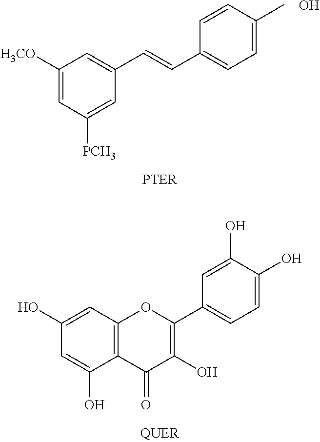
C1(C=CC2=CC=C(C)C=C2)=CC([H3CO])=CC([PCH3])=C1.O.C12=C(C(O)=CC(O)=C1)C(=O)C(O)=C(C1=CC=C(O)C(O)=C1)O2
